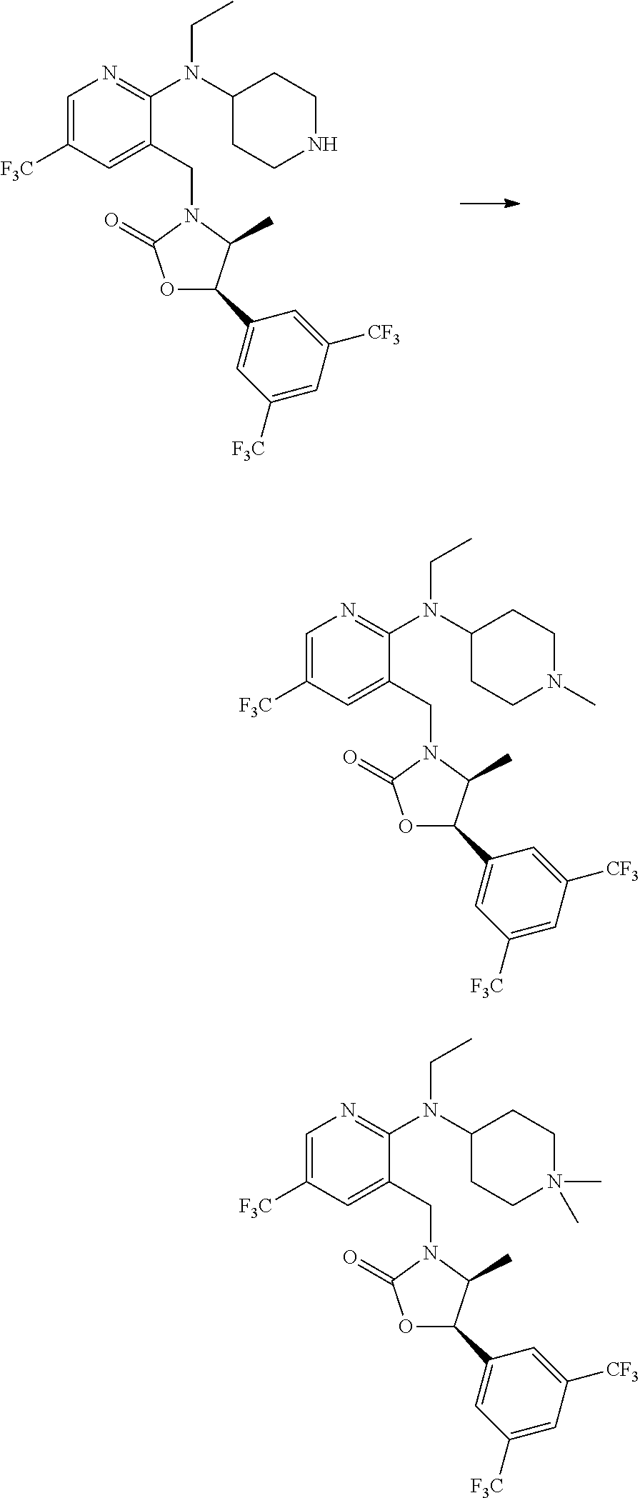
C1=C([F3C])C=C(CN2C(=O)OC(C3=CC([F3C])=CC([CF3])=C3)C2C)C(N(C2CCNCC2)CC)=N1.C1=C([F3C])C=C(CN2C(=O)OC(C3=CC([F3C])=CC([CF3])=C3)C2C)C(N(C2CCN(C)CC2)CC)=N1.C1=C([F3C])C=C(CN2C(=O)OC(C3=CC([F3C])=CC([CF3])=C3)C2C)C(N(C2CCN(C)(C)CC2)CC)=N1
